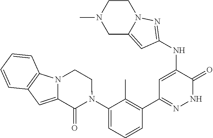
C1C2=CC(NC3=CC(C4=C(C)C(N5C(=O)C6=CC7=C(N6CC5)C=CC=C7)=CC=C4)=NNC3=O)=NN2CCN1C
